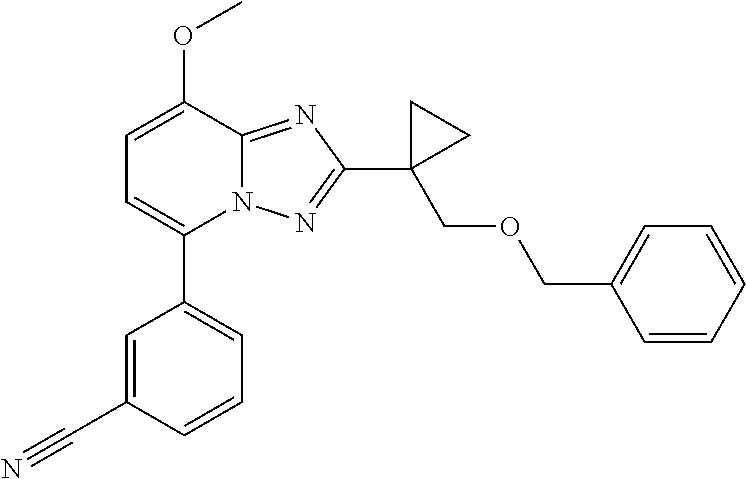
C1=C(OC)C2=NC(C3(COCC4=CC=CC=C4)CC3)=NN2C(C2=CC=CC(C#N)=C2)=C1
